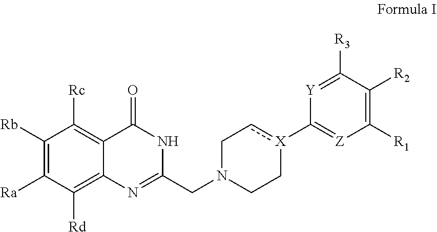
C1([Rb])=C([Ra])C([Rd])=C2C(=C1[Rc])C(=O)NC(CN1CC[X](C3=[Z]C([R1])=C([R2])C([R3])=[Y]3)cC1)=N2
